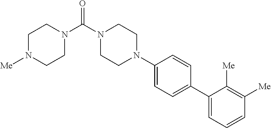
N1(C2=CC=C(C3=CC=CC([Me])=C3[Me])C=C2)CCN(C(N2CCN([Me])CC2)=O)CC1
